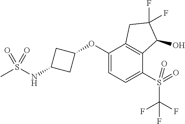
C1(OC2CC(NS(C)(=O)=O)C2)=CC=C(S(C(F)(F)F)(=O)=O)C2=C1CC(F)(F)C2O
